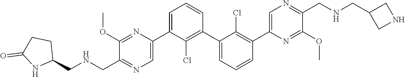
C1(C2=CN=C(CNCC3CCC(=O)N3)C(OC)=N2)=CC=CC(C2=CC=CC(C3=CN=C(CNCC4CNC4)C(OC)=N3)=C2Cl)=C1Cl
